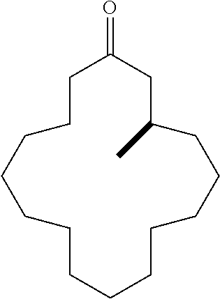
C1CC(=O)CC(C)CCCCCCCCCCC1
